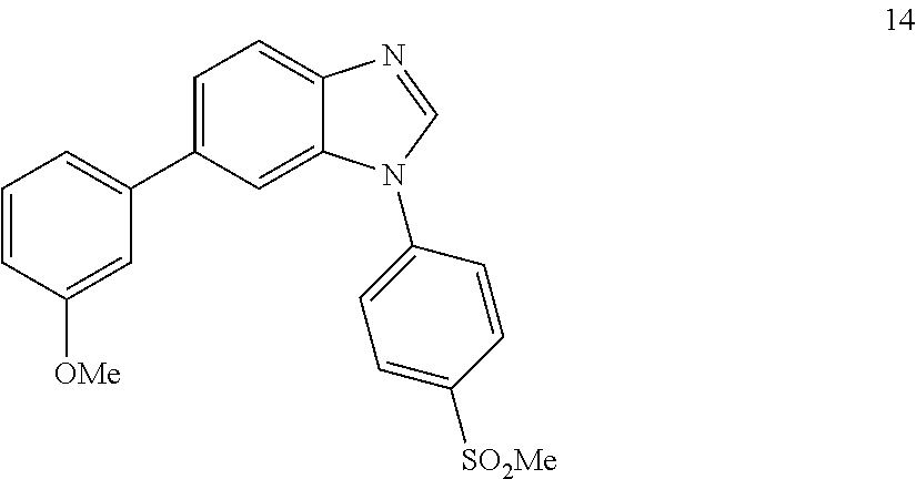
C1=CC([OMe])=CC(C2=CC=C3C(=C2)N(C2=CC=C([SO2Me])C=C2)C=N3)=C1
